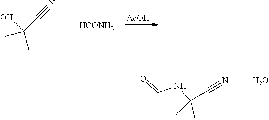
CC(C)(O)C#N.[HCONH2].[AcOH].CC(C)(NC=O)C#N.O
